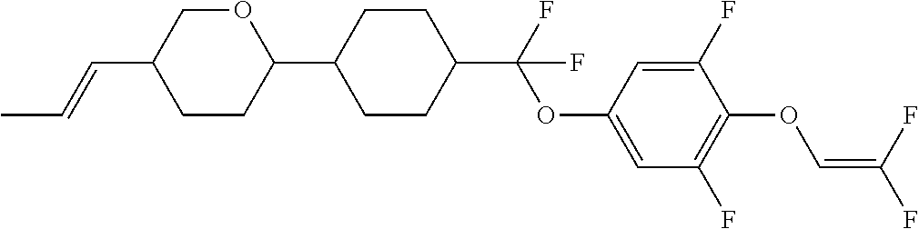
O1CC(C=CC)CCC1C1CCC(C(F)(OC2=CC(F)=C(OC=C(F)F)C(F)=C2)F)CC1
